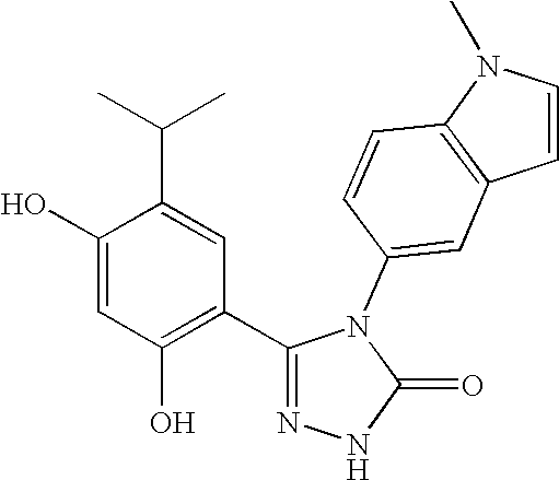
C1(O)=CC(O)=C(C2=NNC(=O)N2C2=CC3=C(C=C2)N(C)C=C3)C=C1C(C)C
